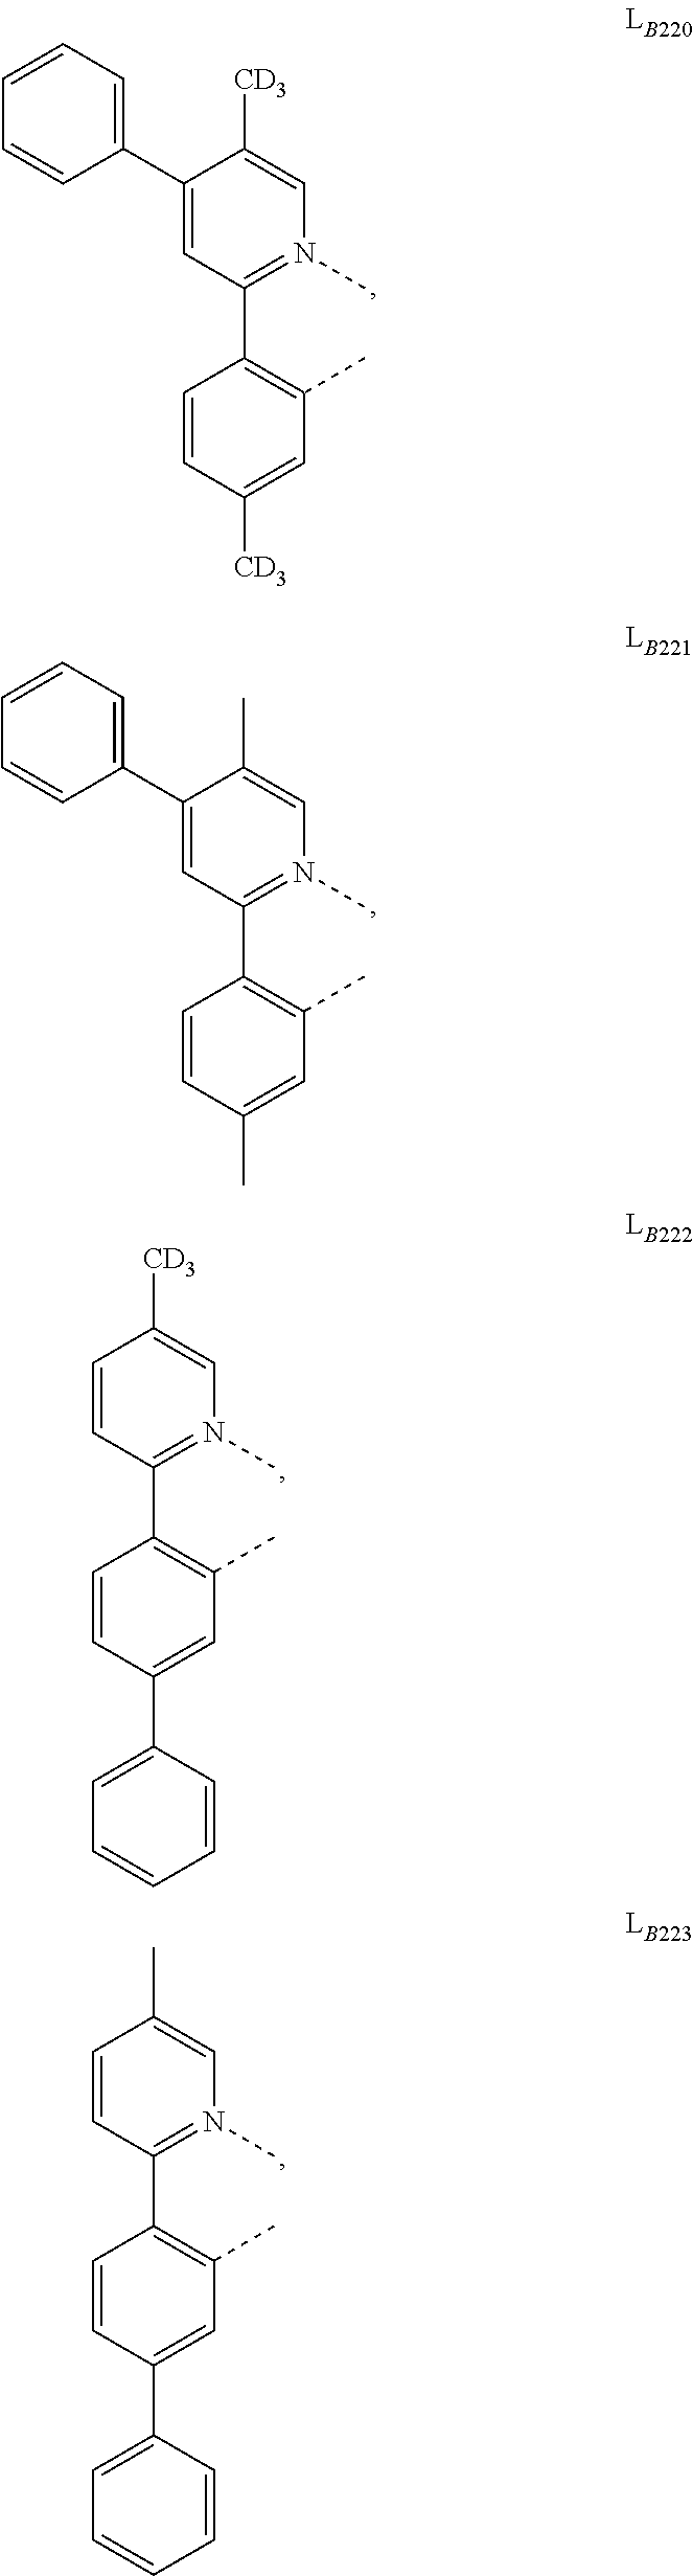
C1=CC(C)=CC(C)=C1C1=N(C)C=C(C)C(C2=CC=CC=C2)=C1.C1=CC([CD3])=CC(C)=C1C1=N(C)C=C([CD3])C(C2=CC=CC=C2)=C1.C1(C2=CC(C)=C(C3=N(C)C=C([CD3])C=C3)C=C2)=CC=CC=C1.C1=CC(C2=C(C)C=C(C3=CC=CC=C3)C=C2)=N(C)C=C1C
